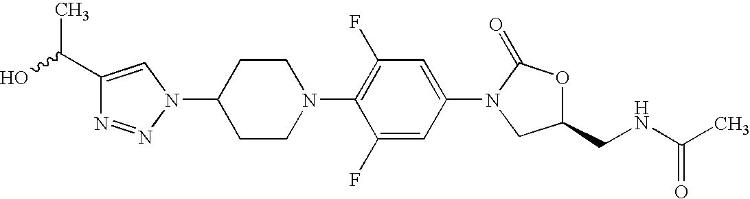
C1(C(O)C)=CN(C2CCN(C3=C(F)C=C(N4C(=O)OC(CNC(C)=O)C4)C=C3F)CC2)N=N1
